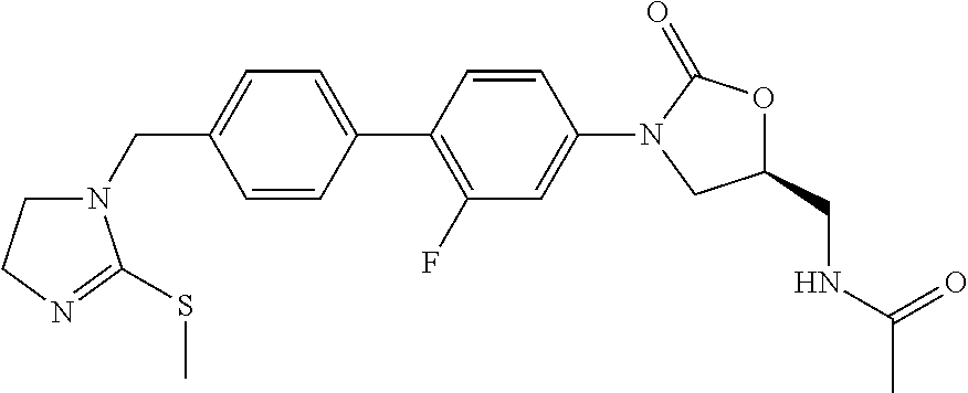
C1(CN2CCN=C2SC)=CC=C(C2=C(F)C=C(N3CC(CNC(C)=O)OC3=O)C=C2)C=C1
